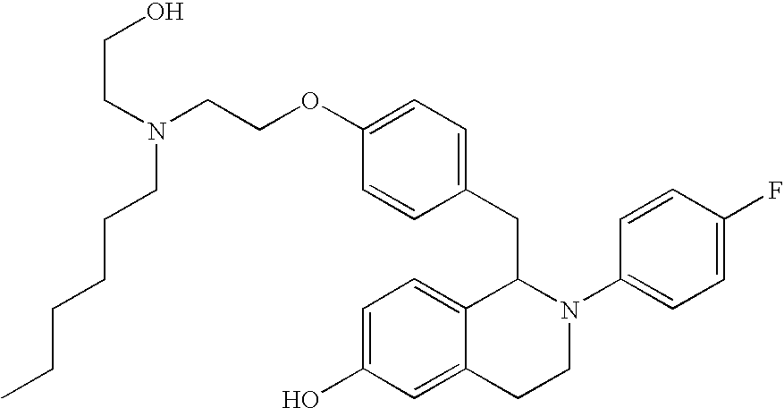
O(C1=CC=C(CC2C3=CC=C(O)C=C3CCN2C2=CC=C(F)C=C2)C=C1)CCN(CCO)CCCCCC
